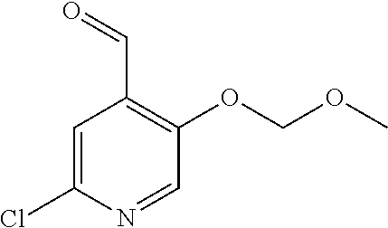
C1=C(Cl)N=CC(OCOC)=C1C=O
